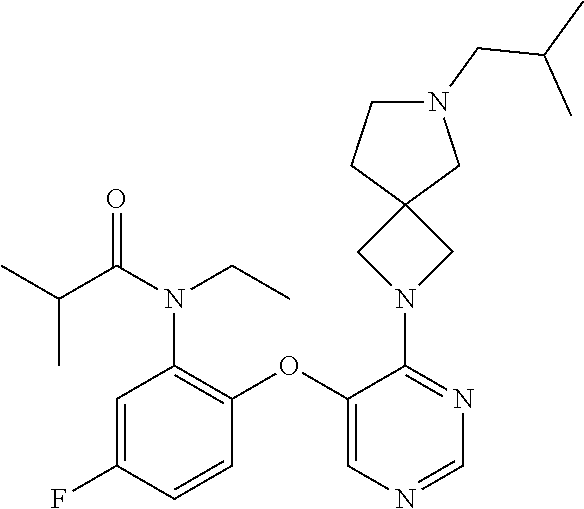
C1=C(F)C=CC(OC2=CN=CN=C2N2CC3(C2)CN(CC(C)C)CC3)=C1N(CC)C(C(C)C)=O
